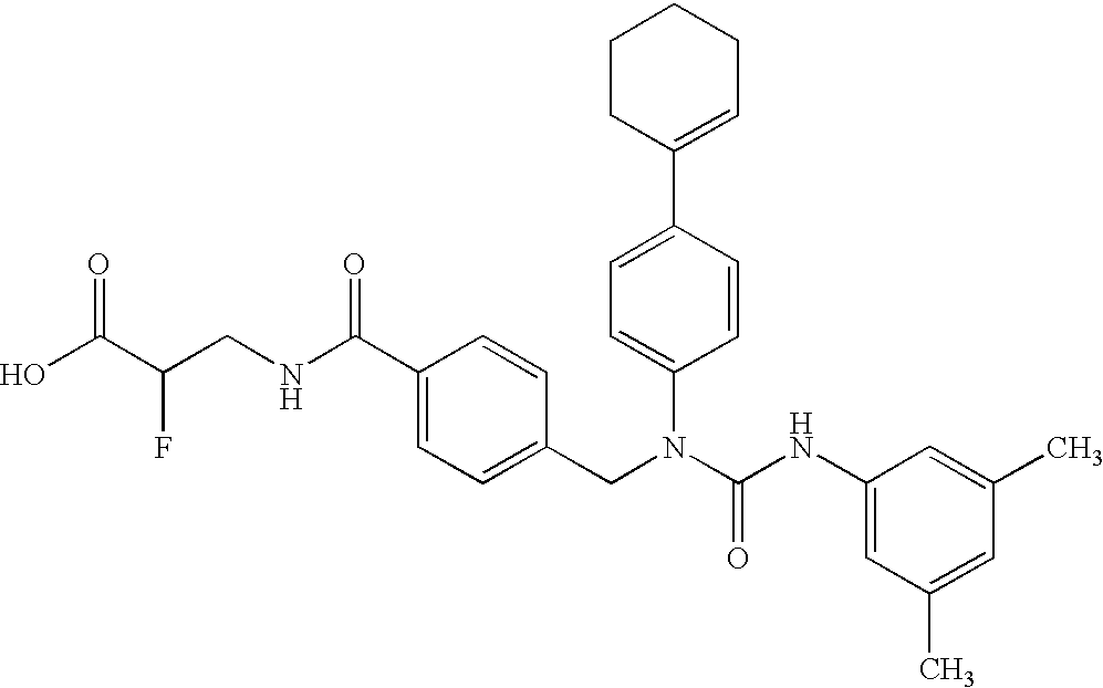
OC(C(CNC(C1=CC=C(CN(C(NC2=CC(C)=CC(C)=C2)=O)C2=CC=C(C3=CCCCC3)C=C2)C=C1)=O)F)=O
